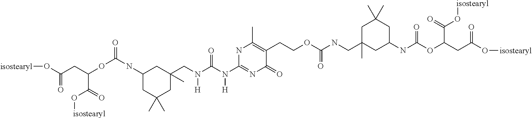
N(C(N(CC1(C)CC(NC(OC(C(=O)O[isostearyl])CC(O[isostearyl])=O)=O)CC(C)(C)C1)[H])=O)([H])C1=NC(=O)C(CCOC(NCC2(C)CC(NC(OC(C(=O)O[isostearyl])CC(O[isostearyl])=O)=O)CC(C)(C)C2)=O)=C(C)N1
